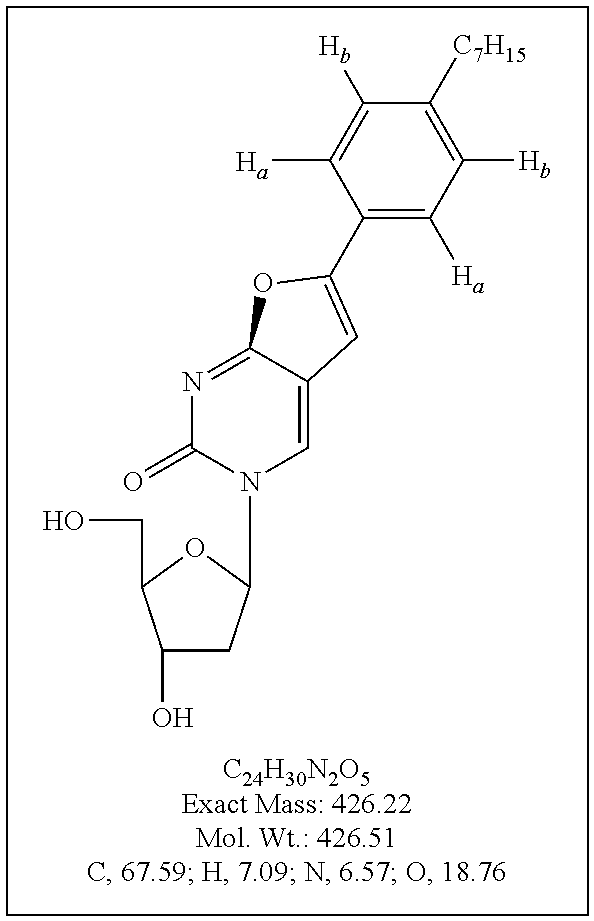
N1=C2C(=CN(C3CC(O)C(CO)O3)C1=O)C=C(C1=C([Ha])C([Hb])=C([C7H15])C([Hb])=C1[Ha])O2
